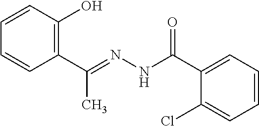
C1=CC(O)=C(C(C)=NNC(=O)C2=CC=CC=C2Cl)C=C1
